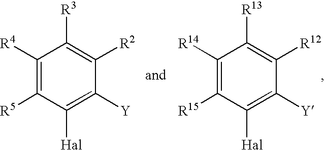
[R3]C1=C([R2])C([Y])=C([Hal])C([R5])=C1[R4].[R13]C1=C([R12])C([Y])=C([Hal])C([R15])=C1[R14]
